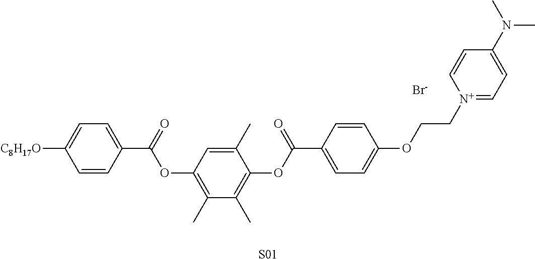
C1=CC(C(OC2=C(C)C(C)=C(OC(C3=CC=C(OCC[N+]4=CC=C(N(C)C)C=C4)C=C3)=O)C(C)=C2)=O)=CC=C1[C8H17O].[Br-].[S01]
